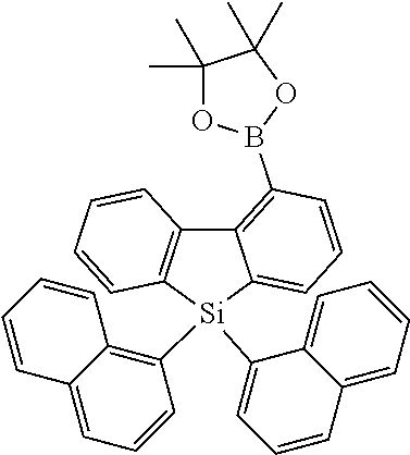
C12=C(B3OC(C)(C)C(C)(C)O3)C=CC=C1[Si](C1=C3C(=CC=C1)C=CC=C3)(C1=CC=CC3=CC=CC=C13)C1=C2C=CC=C1
